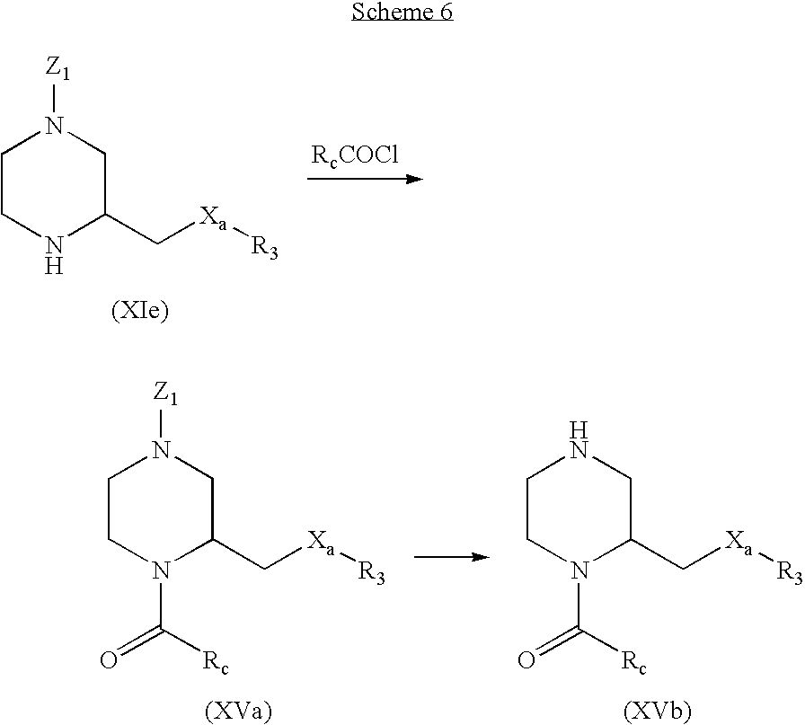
[RcCOCl].C1CNC(C[Xa][R3])CN1[Z1].C1CN(C([Rc])=O)C(C[Xa][R3])CN1[Z1].C1CN(C([Rc])=O)C(C[Xa][R3])CN1
